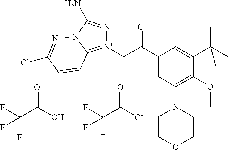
[N+]1(CC(C2=CC(N3CCOCC3)=C(OC)C(C(C)(C)C)=C2)=O)=C2N(C(N)=N1)N=C(Cl)C=C2.FC(C(O)=O)(F)F.FC(C([O-])=O)(F)F
